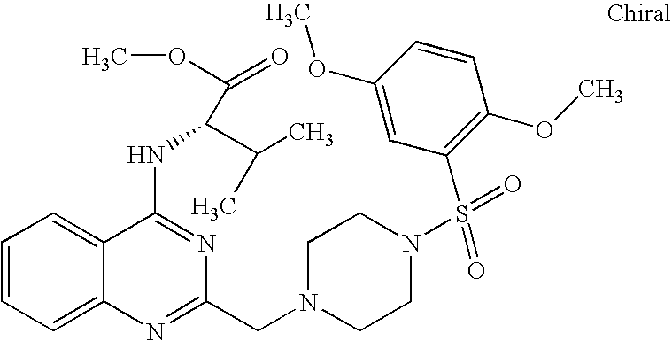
C1=CC=C2C(=C1)C(NC(C(C)C)C(OC)=O)=NC(CN1CCN(S(=O)(C3=C(OC)C=CC(OC)=C3)=O)CC1)=N2
